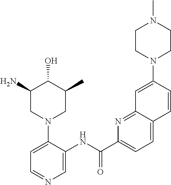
C1(N)CN(C2=CC=NC=C2NC(C2=CC=C3C(=N2)C=C(N2CCN(C)CC2)C=C3)=O)CC(C)C1O
